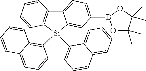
C12=C([Si](C3=C4C(=CC=C3)C=CC=C4)(C3=CC=CC4=CC=CC=C34)C3=CC(B4OC(C)(C)C(C)(C)O4)=CC=C13)C=CC=C2
